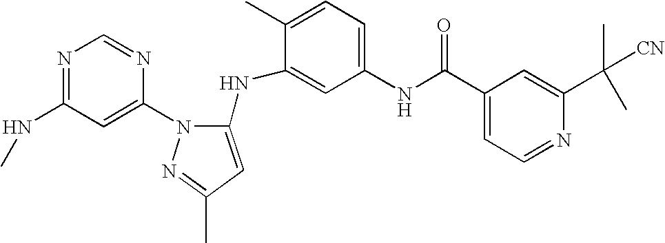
N1=C(NC)C=C(N2C(NC3=CC(NC(C4=CC=NC(C(C)([CN])C)=C4)=O)=CC=C3C)=CC(C)=N2)N=C1
